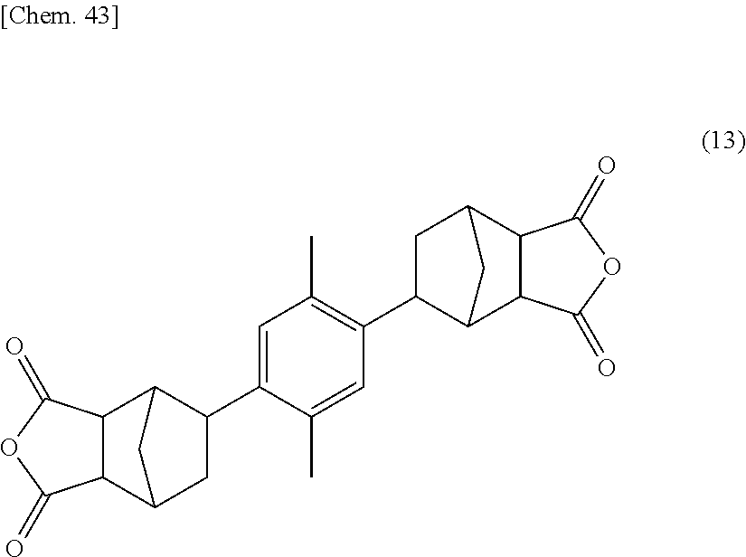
C12C(C3C(C4=CC(C)=C(C5CC6C7C(C5C6)C(=O)OC7=O)C=C4C)CC1C3)C(=O)OC2=O
